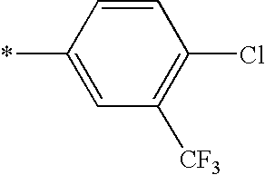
C1=C(*)C=CC(Cl)=C1[CF3]
